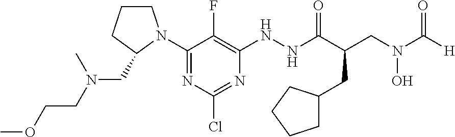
C1(N2CCCC2CN(CCOC)C)=NC(Cl)=NC(NNC(C(CC2CCCC2)CN(O)C(=O)[H])=O)=C1F
